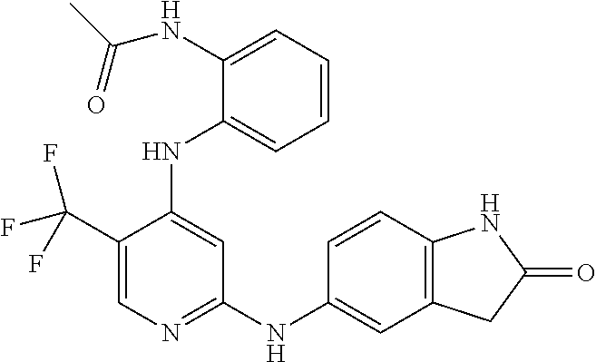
C1(C(F)(F)F)=CN=C(NC2=CC3=C(C=C2)NC(=O)C3)C=C1NC1=CC=CC=C1NC(C)=O
